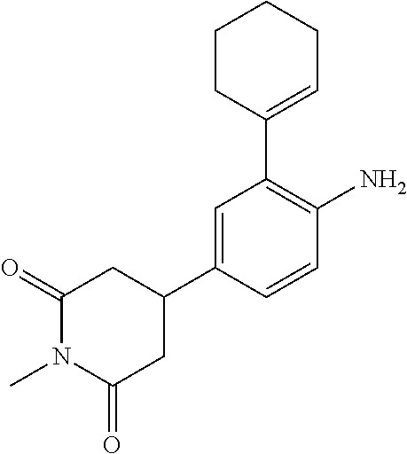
C1(=O)N(C)C(=O)CC(C2=CC(C3=CCCCC3)=C(N)C=C2)C1
